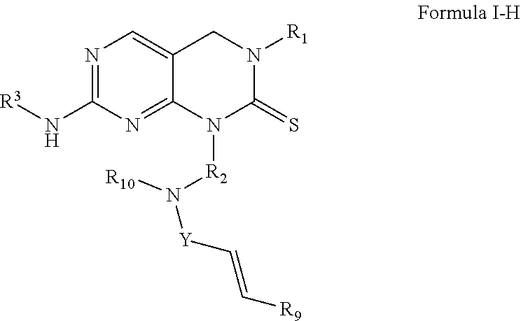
N1=C(N[R3])N=C2C(=C1)CN([R1])C(=S)N2[R2]N([Y]C=C[R9])[R10]
